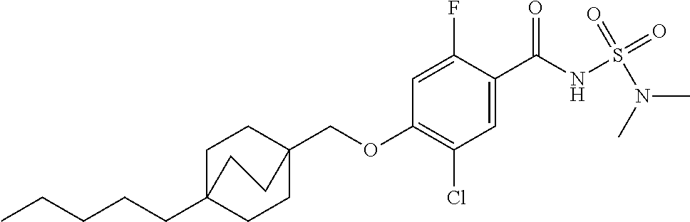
C1=C(F)C(C(NS(N(C)C)(=O)=O)=O)=CC(Cl)=C1OCC12CCC(CCCCC)(CC1)CC2
